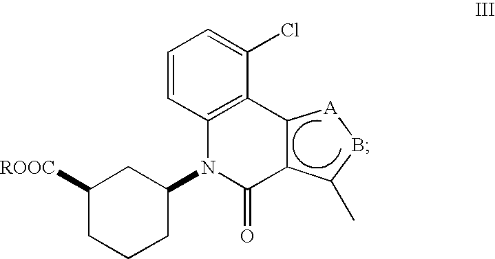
C1([ROOC])CCCC(N2C3=C(C(Cl)=CC=C3)C3C(C2=O)C(C)B[A]3)C1
